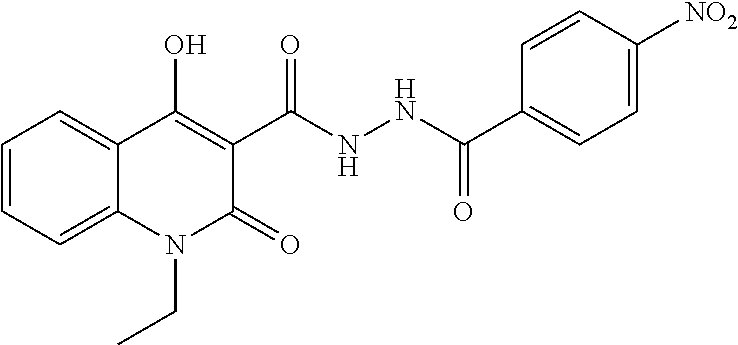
C1=CC=C2C(=C1)C(O)=C(C(NNC(C1=CC=C([NO2])C=C1)=O)=O)C(=O)N2CC
